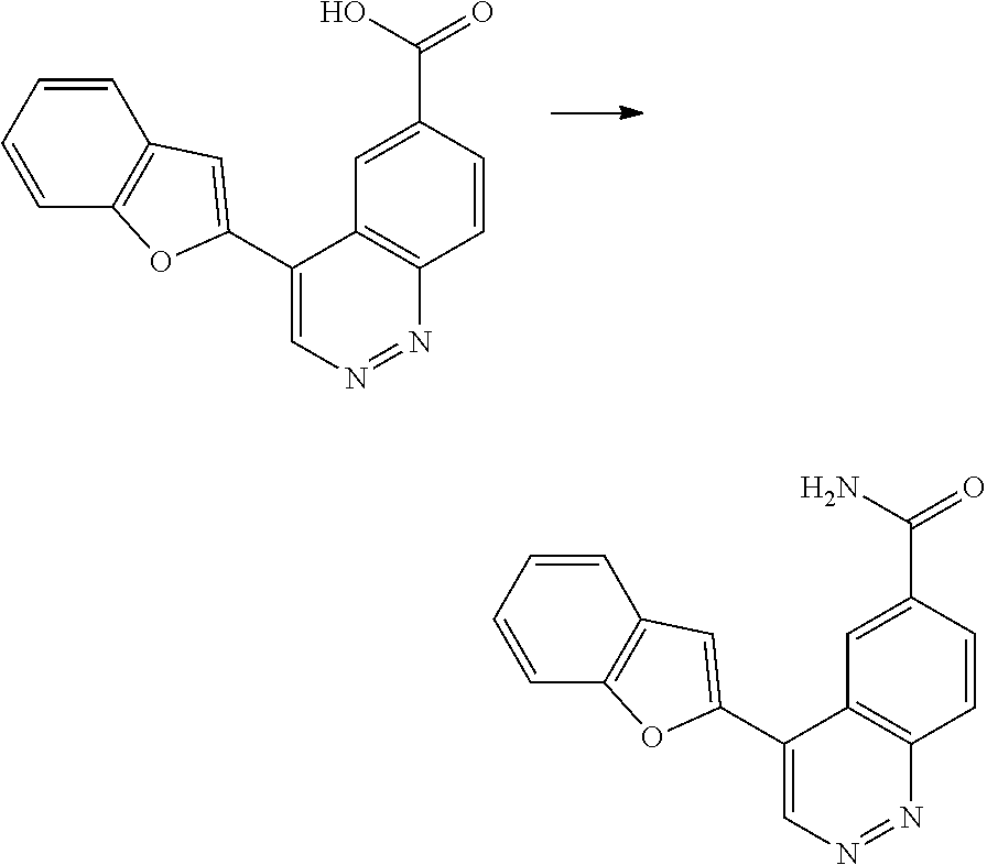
C1(C2=CC3=C(C=CC=C3)O2)=CN=NC2=C1C=C(C(O)=O)C=C2.C1(C2=CC3=C(C=CC=C3)O2)=CN=NC2=C1C=C(C(N)=O)C=C2
